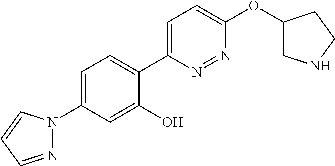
C1=C(N2N=CC=C2)C=C(O)C(C2=CC=C(OC3CNCC3)N=N2)=C1
